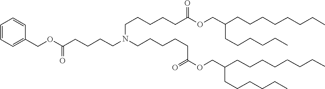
C(CCN(CCCCCC(=O)OCC(CCCCCC)CCCCCCCC)CCCCC(OCC1=CC=CC=C1)=O)CCC(=O)OCC(CCCCCC)CCCCCCCC
